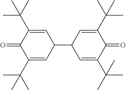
C1(C(C)(C)C)=CC(C2C=C(C(C)(C)C)C(=O)C(C(C)(C)C)=C2)C=C(C(C)(C)C)C1=O
